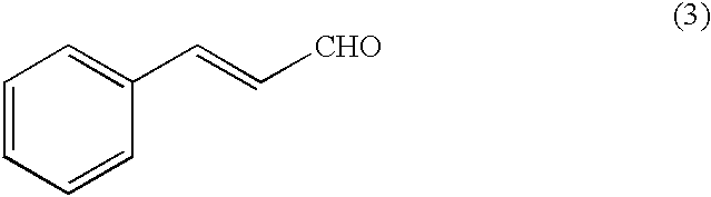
C1=CC(C=C[CHO])=CC=C1
